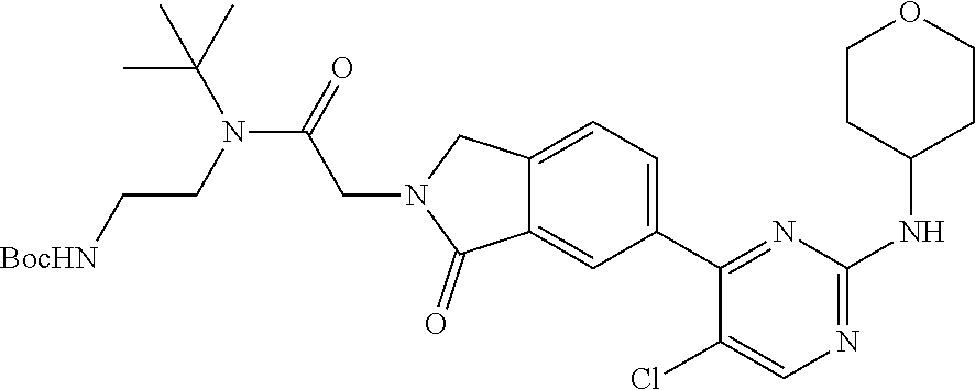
C1(C2=NC(NC3CCOCC3)=NC=C2Cl)=CC=C2C(=C1)C(=O)N(CC(N(C(C)(C)C)CC[BocHN])=O)C2
